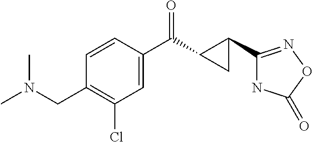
C1=CC(C(C2C(C3=NOC(=O)N3)C2)=O)=CC(Cl)=C1CN(C)C
